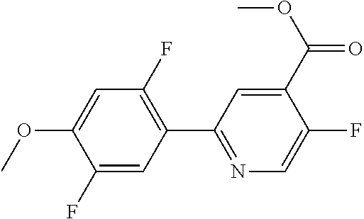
C1(F)=CC(C2=NC=C(F)C(C(OC)=O)=C2)=C(F)C=C1OC
